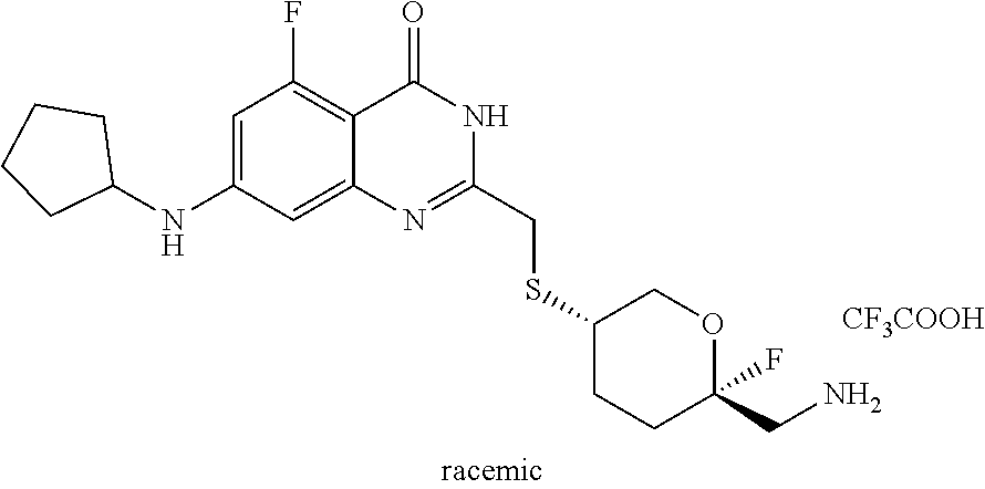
C1(NC2CCCC2)=CC(F)=C2C(=C1)N=C(CSC1CCC(CN)(F)OC1)NC2=O.[CF3COOH]
